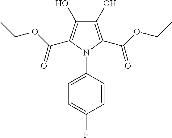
C1(O)=C(C(OCC)=O)N(C2=CC=C(F)C=C2)C(C(OCC)=O)=C1O
